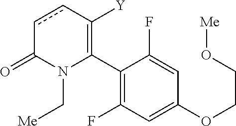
C1(C2=C([Y])ccC(=O)N2C[Me])=C(F)C=C(OCCO[Me])C=C1F
